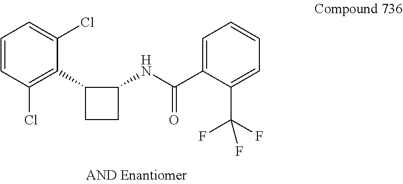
C1=CC(Cl)=C(C2CCC2NC(C2=CC=CC=C2C(F)(F)F)=O)C(Cl)=C1
